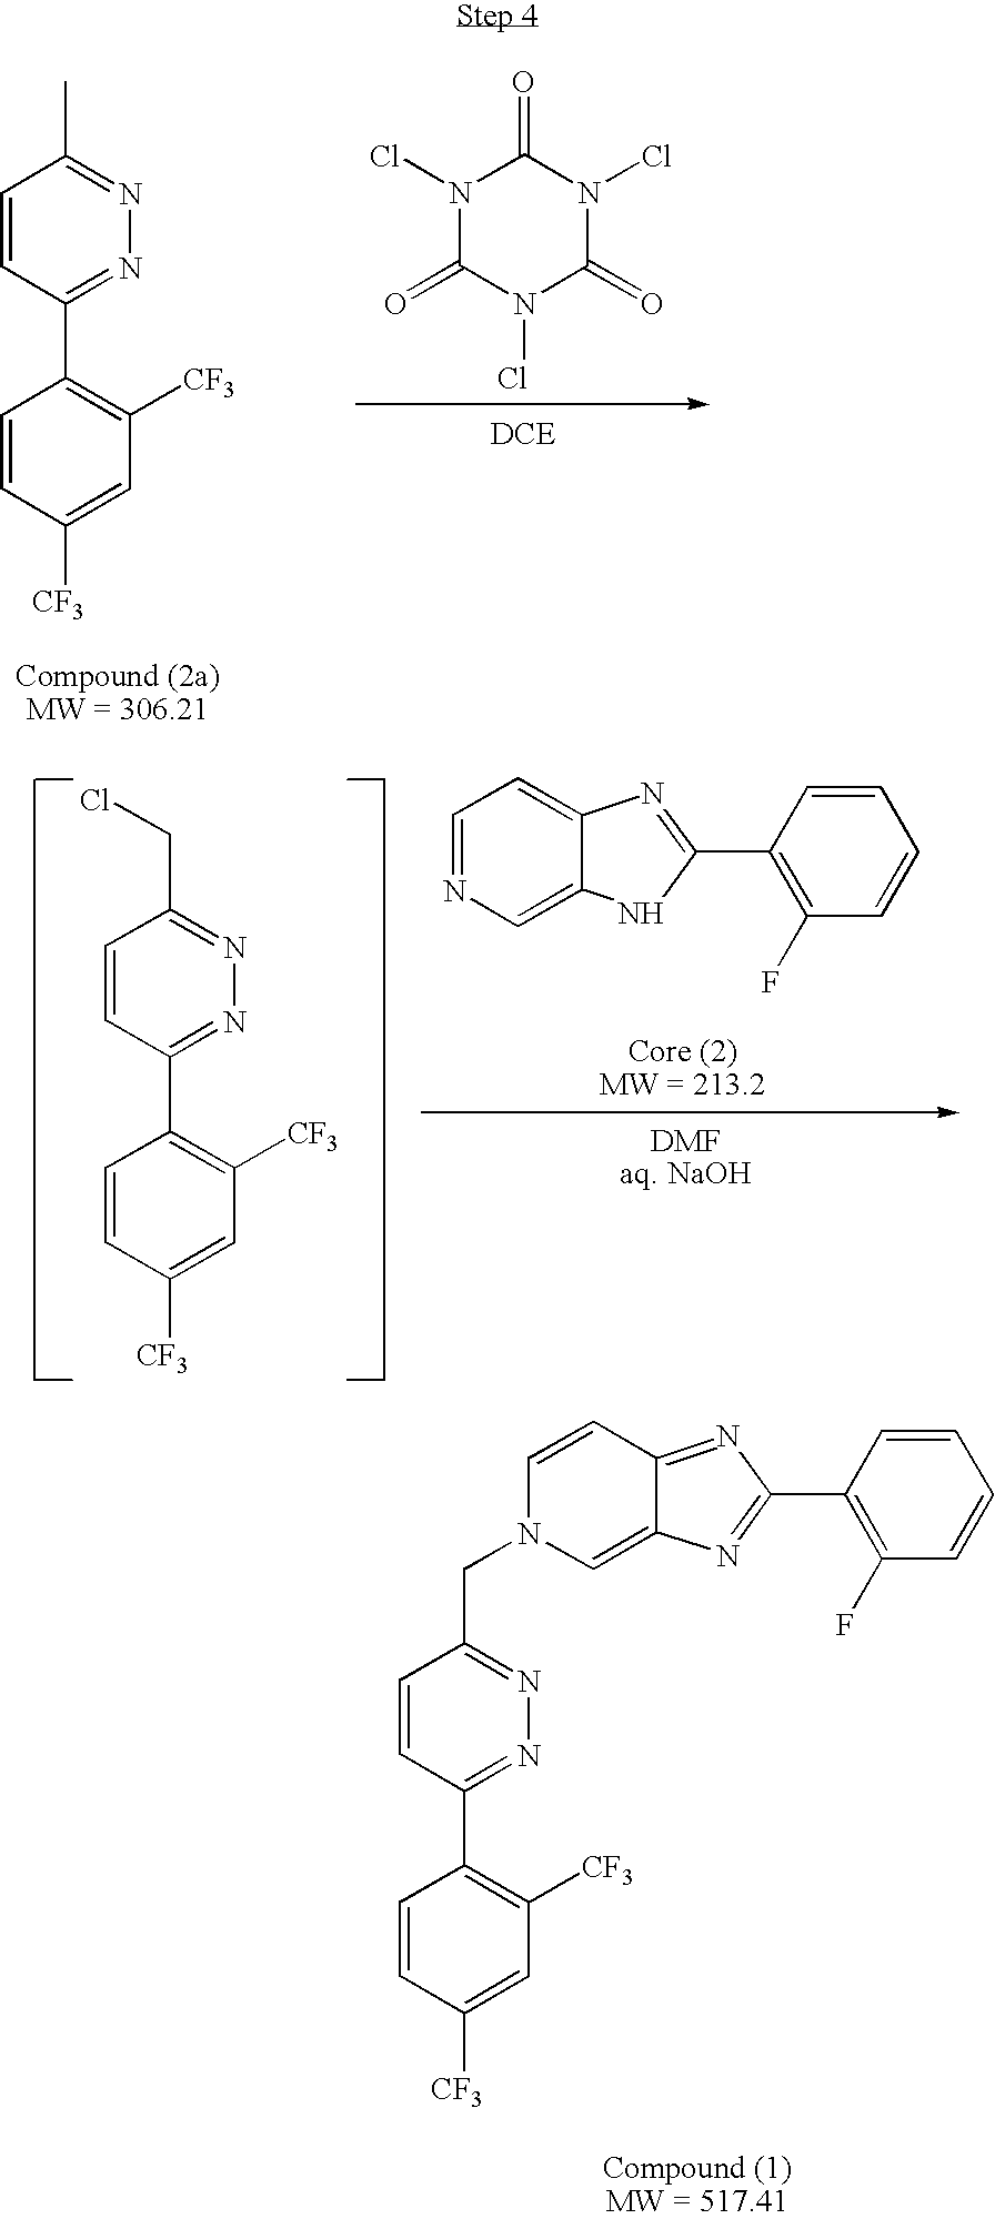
C1=CC(C2=C([CF3])C=C([CF3])C=C2)=NN=C1CN1C=C2C(=NC(C3=C(F)C=CC=C3)=N2)C=C1.C1=CC(C2=C([CF3])C=C([CF3])C=C2)=NN=C1C.N1(Cl)C(=O)N(Cl)C(=O)N(Cl)C1=O.C1=CC(C2=C([CF3])C=C([CF3])C=C2)=NN=C1CCl.C1=NC=C2C(=C1)N=C(C1=C(F)C=CC=C1)N2
